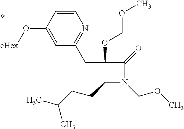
C1(CCC(C)C)N(COC)C(=O)C1(CC1=NC=CC(O[cHex])=C1)OCOC
